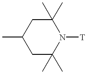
C1C(C)(C)N([T])C(C)(C)CC1C
